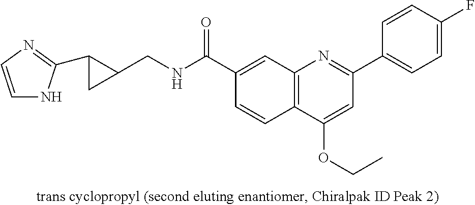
C1(C(NCC2C(C3=NC=CN3)C2)=O)=CC2=C(C=C1)C(OCC)=CC(C1=CC=C(F)C=C1)=N2
